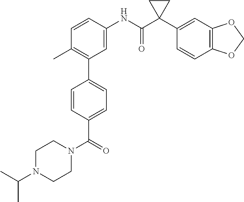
C1=CC(NC(C2(C3=CC4=C(C=C3)OCO4)CC2)=O)=CC(C2=CC=C(C(N3CCN(C(C)C)CC3)=O)C=C2)=C1C
